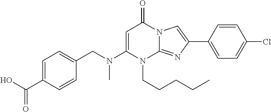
C1=C(C(O)=O)C=CC(CN(C2=CC(=O)N3C(=NC(C4=CC=C(Cl)C=C4)=C3)N2CCCCC)C)=C1
